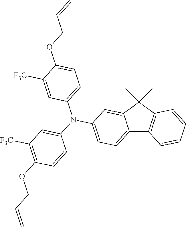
C12=CC=C(N(C3=CC([F3C])=C(OCC=C)C=C3)C3=CC=C(OCC=C)C([F3C])=C3)C=C1C(C)(C)C1=C2C=CC=C1
